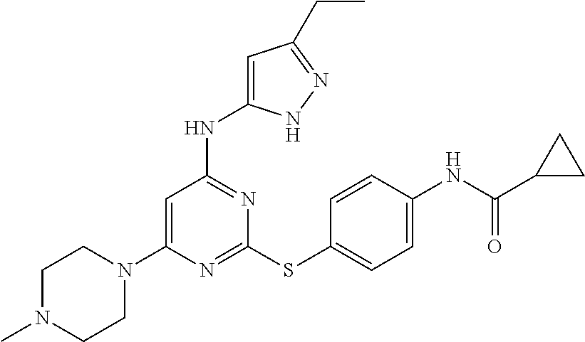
N1=C(SC2=CC=C(NC(C3CC3)=O)C=C2)N=C(NC2=CC(CC)=NN2)C=C1N1CCN(C)CC1
